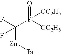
FC(P([OC2H5])([OC2H5])=O)([Zn]Br)F
